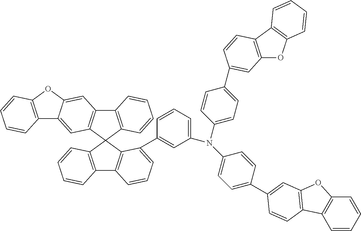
C12=C(C3(C4=C1C=C1C(=C4)C4=C(O1)C=CC=C4)C1=C(C4=C3C(C3=CC(N(C5=CC=C(C6=CC7=C(C8=C(O7)C=CC=C8)C=C6)C=C5)C5=CC=C(C6=CC7=C(C8=C(C=CC=C8)O7)C=C6)C=C5)=CC=C3)=CC=C4)C=CC=C1)C=CC=C2
